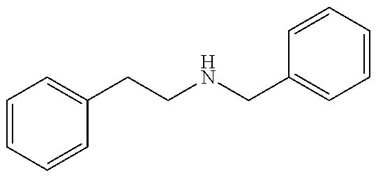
C1=CC=CC(CCNCC2=CC=CC=C2)=C1
